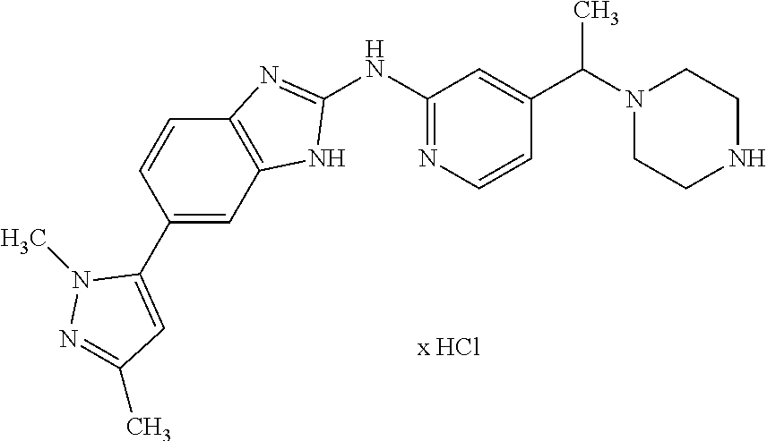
C1(NC2=NC=CC(C(N3CCNCC3)C)=C2)=NC2=C(N1)C=C(C1=CC(C)=NN1C)C=C2
